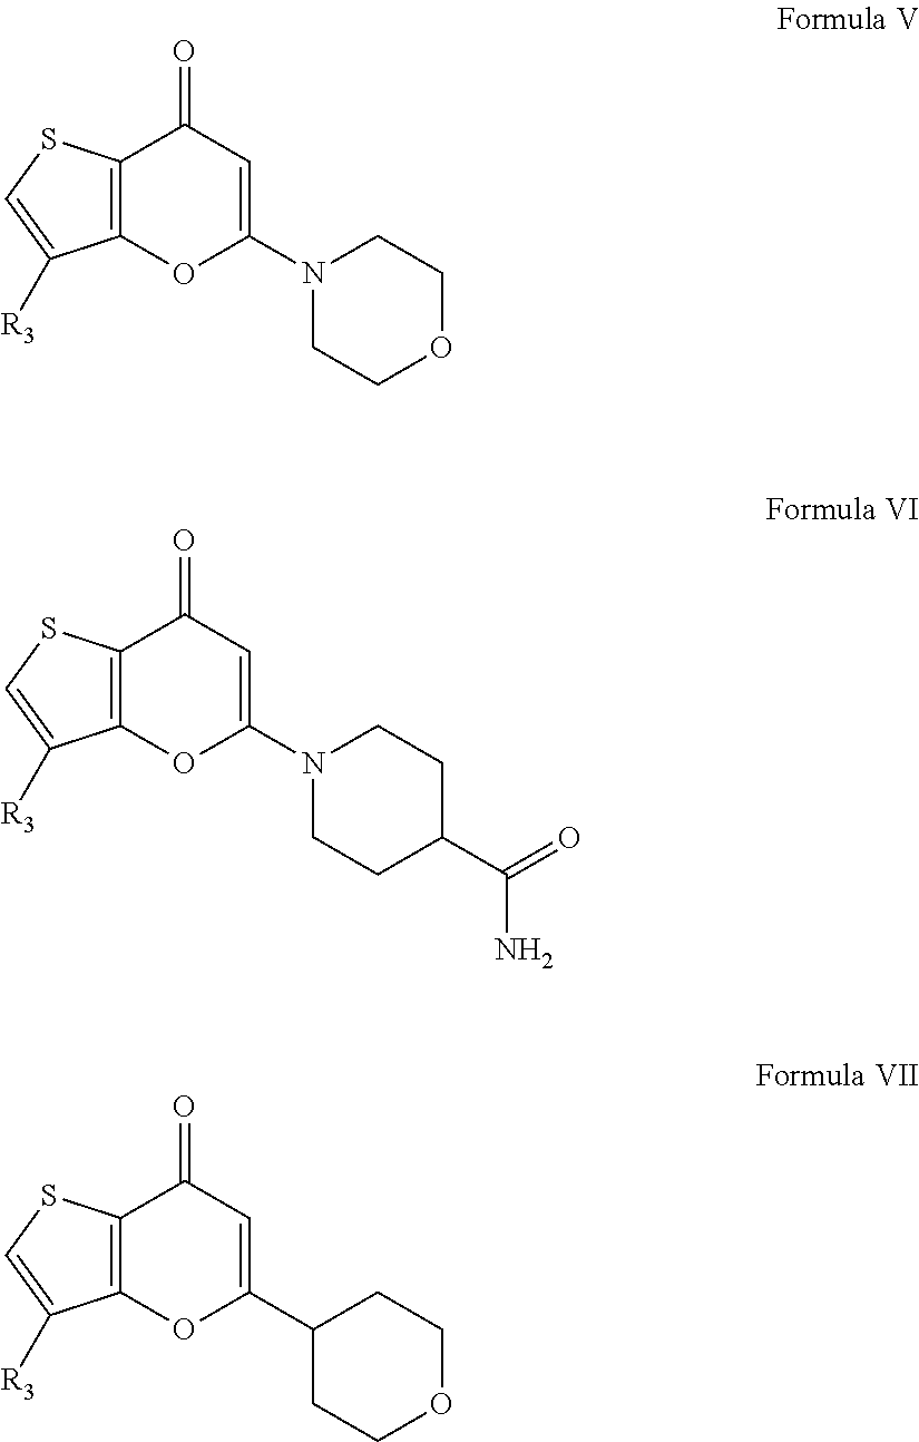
C12=C(SC=C1[R3])C(=O)C=C(N1CCOCC1)O2.C12=C(SC=C1[R3])C(=O)C=C(N1CCC(C(=O)N)CC1)O2.C12=C(SC=C1[R3])C(=O)C=C(C1CCOCC1)O2
